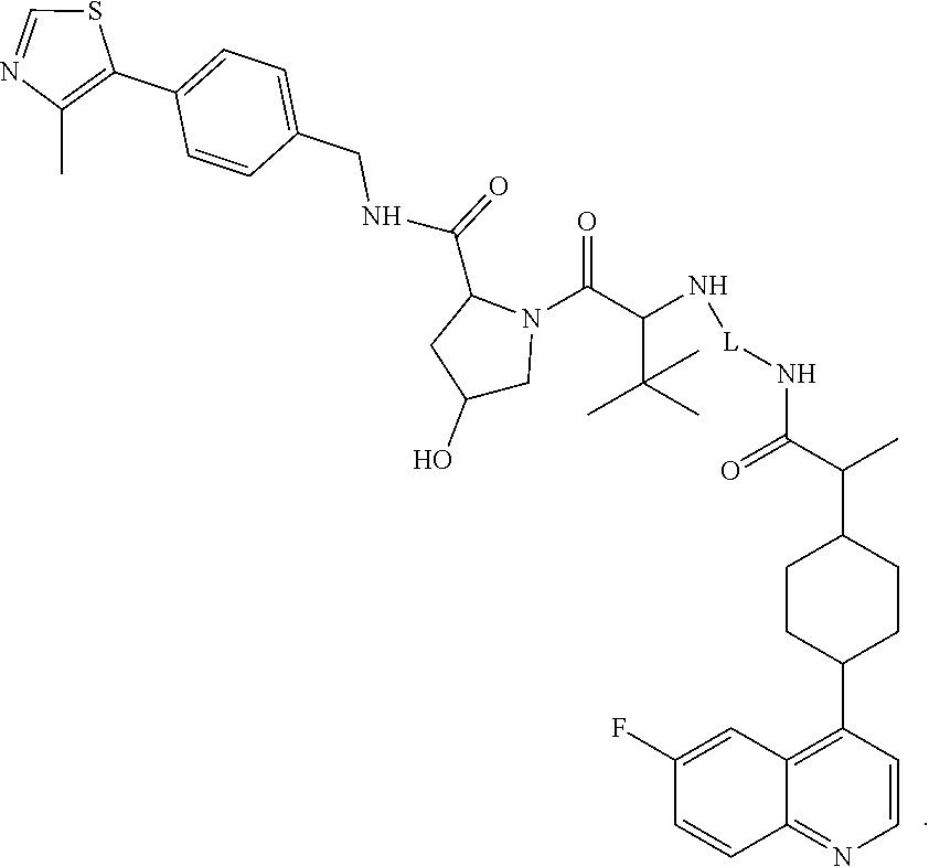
N1=CSC(C2=CC=C(CNC(C3CC(O)CN3C(C(C(C)(C)C)N[L]NC(C(C)C3CCC(C4=C5C(=NC=C4)C=CC(F)=C5)CC3)=O)=O)=O)C=C2)=C1C
